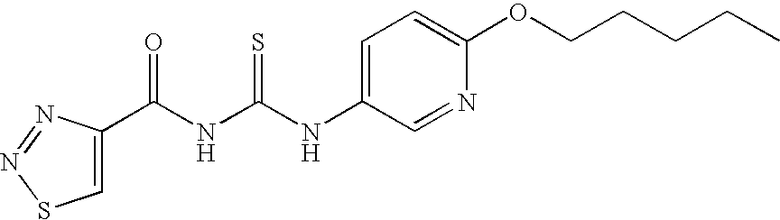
C(NC(NC1=CC=C(OCCCCC)N=C1)=S)(=O)C1=CSN=N1
